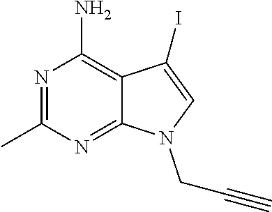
N1=C(C)N=C2C(=C1N)C(I)=CN2CC#C
